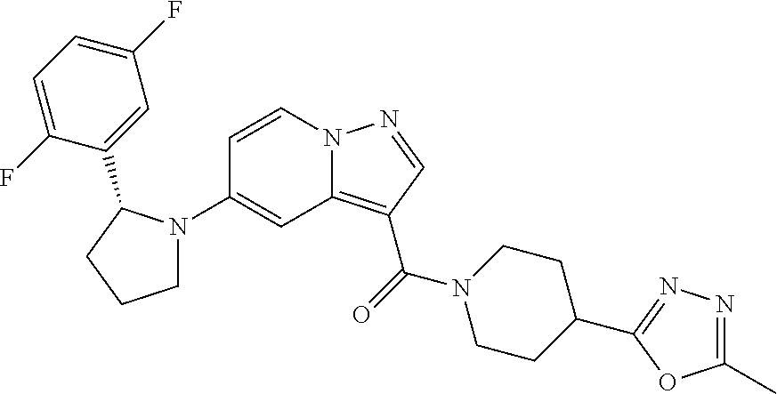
C1=CN2C(=C(C(=O)N3CCC(C4=NN=C(C)O4)CC3)C=N2)C=C1N1CCCC1C1=CC(F)=CC=C1F
